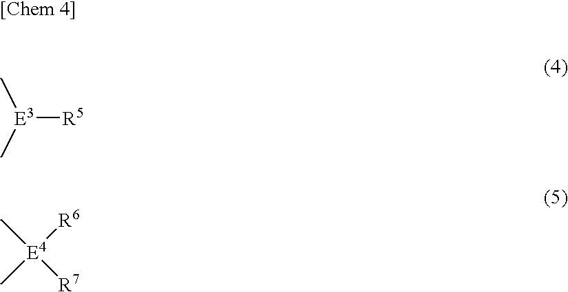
[E3]([R5])(C)C.[E4](C)([R7])([R6])C
